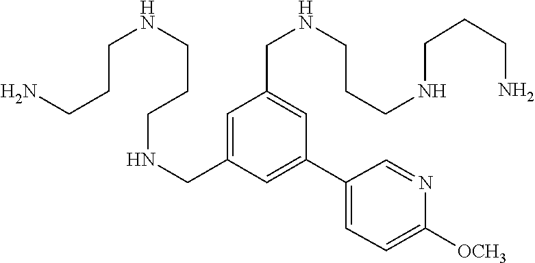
C1=C(CNCCCNCCCN)C=C(C2=CC=C([OCH3])N=C2)C=C1CNCCCNCCCN
